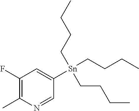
C1(F)=C(C)N=CC([Sn](CCCC)(CCCC)CCCC)=C1
